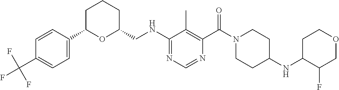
N(C1=NC=NC(C(N2CCC(NC3C(F)COCC3)CC2)=O)=C1C)CC1CCCC(C2=CC=C(C(F)(F)F)C=C2)O1
